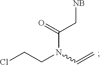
C(N(CCCl)C=C)(C[NB])=O
